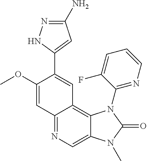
C1(OC)=CC2=NC=C3C(=C2C=C1C1=CC(N)=NN1)N(C1=NC=CC=C1F)C(=O)N3C
